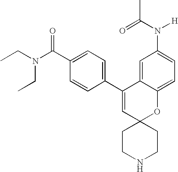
CCN(C(C1=CC=C(C2=CC3(OC4=CC=C(N(C(=O)C)[H])C=C24)CCNCC3)C=C1)=O)CC
